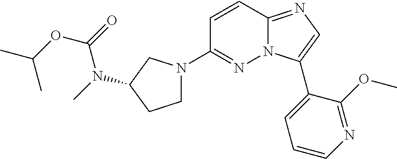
C1=CC2=NC=C(C3=CC=CN=C3OC)N2N=C1N1CCC(N(C)C(=O)OC(C)C)C1
